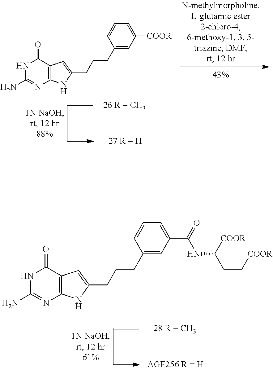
C1(CCCC2=CC3=C(N2)N=C(N)NC3=O)=CC([COOR])=CC=C1.C1(CCCC2=CC3=C(N2)N=C(N)NC3=O)=CC(C(=O)NC(CC[COOR])[COOR])=CC=C1
